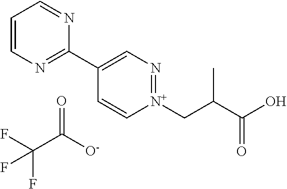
C1=CN=C(C2=CN=[N+](CC(C(=O)O)C)C=C2)N=C1.O=C(C(F)(F)F)[O-]
